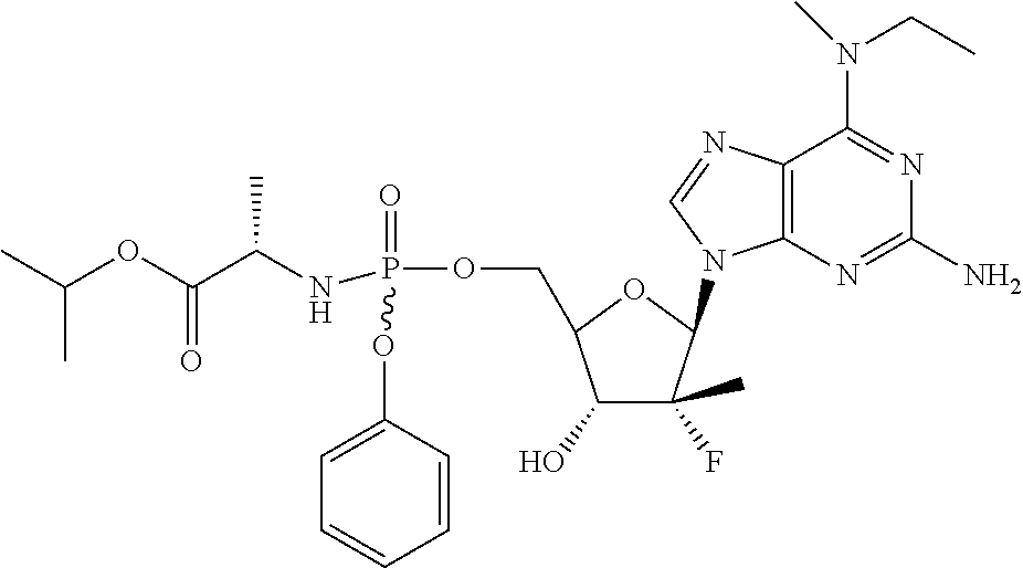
C12=C(N=C(N)N=C1N(C)CC)N(C1C(F)(C)C(O)C(COP(=O)(NC(C(OC(C)C)=O)C)OC3=CC=CC=C3)O1)C=N2
